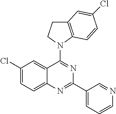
C1(Cl)=CC=C2C(=C1)C(N1C3=C(CC1)C=C(Cl)C=C3)=NC(C1=CC=CN=C1)=N2
